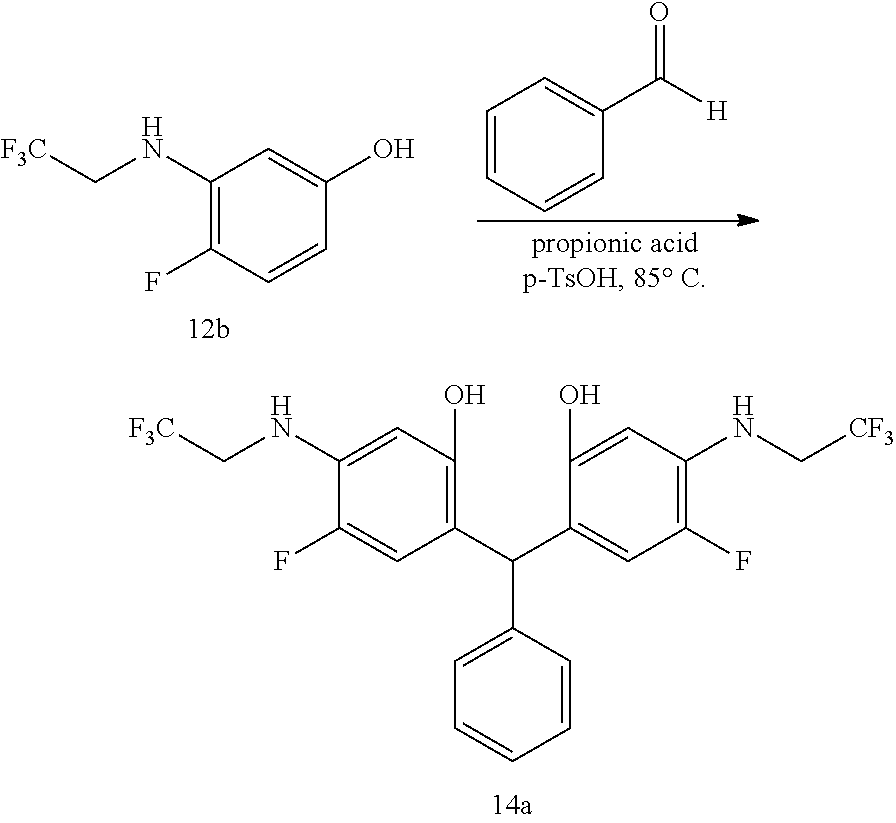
C1(NC[F3C])=CC(O)=C(C(C2=CC(F)=C(NC[CF3])C=C2O)C2=CC=CC=C2)C=C1F.C1(NC[F3C])=C(F)C=CC(O)=C1.C1=CC=CC(C([H])=O)=C1
